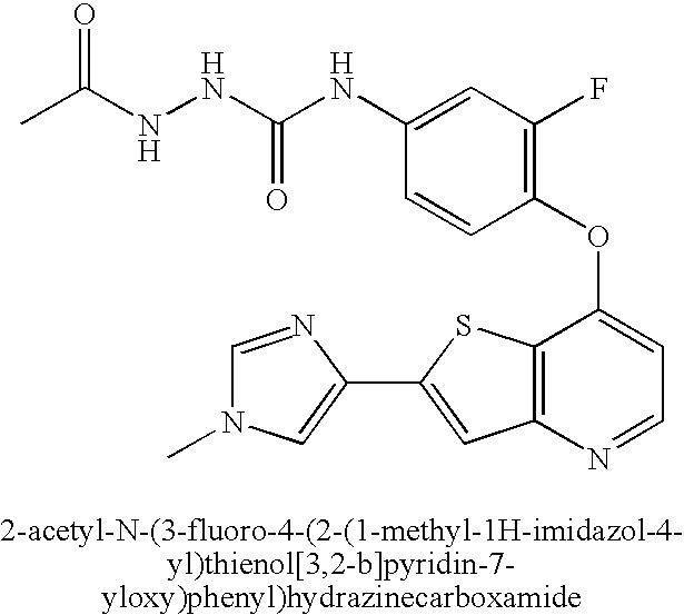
CC(NNC(NC1=CC(F)=C(OC2=CC=NC3=C2SC(C2=CN(C)C=N2)=C3)C=C1)=O)=O
